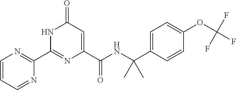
C1(=O)C=C(C(NC(C2=CC=C(OC(F)(F)F)C=C2)(C)C)=O)N=C(C2=NC=CC=N2)N1
